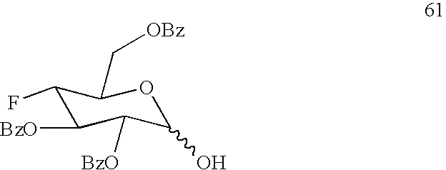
C1(F)C([BzO])C([BzO])C(O)OC1C[OBz]
